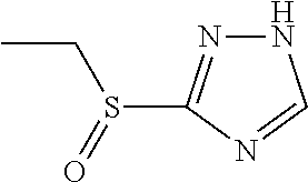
N1N=C(S(CC)=O)N=C1
